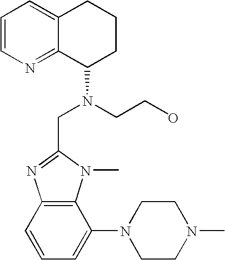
C12=C(C=CC=C1N1CCN(C)CC1)N=C(CN(C1CCCC3=CC=CN=C13)CCO)N2C
